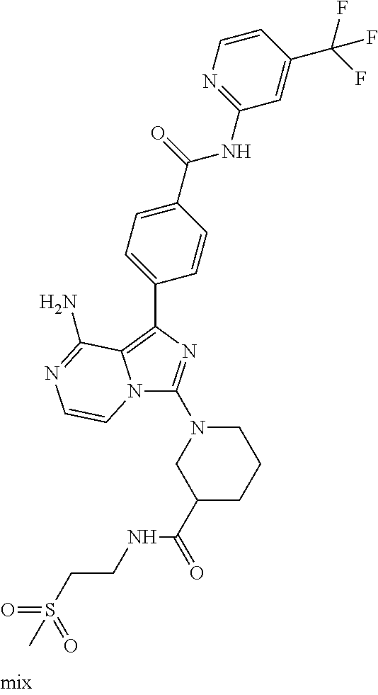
N12C(N3CC(C(=O)NCCS(=O)(=O)C)CCC3)=NC(C3=CC=C(C(=O)NC4=NC=CC(C(F)(F)F)=C4)C=C3)=C1C(N)=NC=C2
